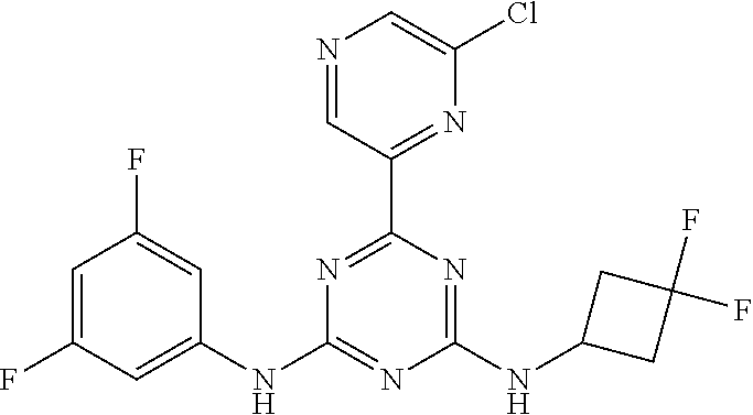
C1(NC2=NC(NC3CC(F)(F)C3)=NC(C3=NC(Cl)=CN=C3)=N2)=CC(F)=CC(F)=C1
